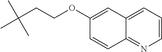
CC(CCOC1=CC2=CC=CN=C2C=C1)(C)C
